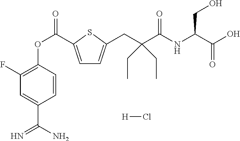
C1(F)=C(OC(=O)C2=CC=C(CC(C(NC(CO)C(=O)O)=O)(CC)CC)S2)C=CC(C(N)=N)=C1.[H]Cl
